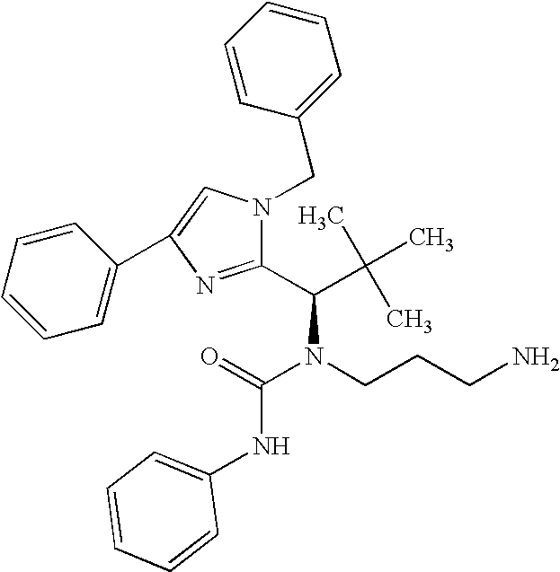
C1(C(C(C)(C)C)N(C(=O)NC2=CC=CC=C2)CCCN)=NC(C2=CC=CC=C2)=CN1CC1=CC=CC=C1
